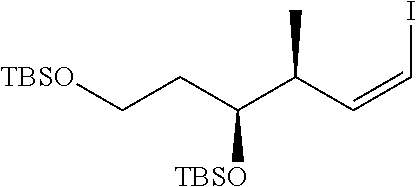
[TBSO]CCC(C(C=CI)C)[TBSO]
